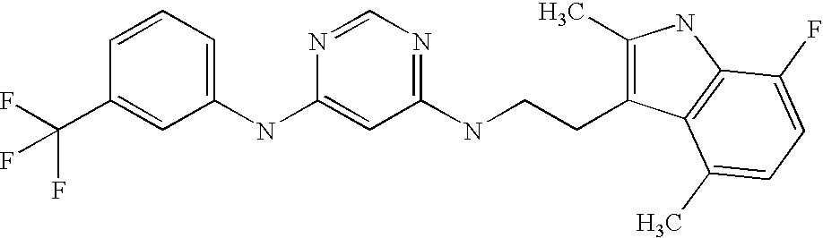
C1=CC=C(NC2=CC(NCCC3=C(C)NC4=C3C(C)=CC=C4F)=NC=N2)C=C1C(F)(F)F
